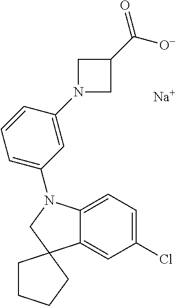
N1(C2=CC(N3C4=CC=C(Cl)C=C4C4(C3)CCCC4)=CC=C2)CC(C([O-])=O)C1.[Na]
